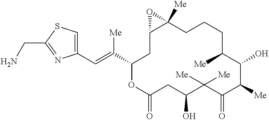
C1(C=C(C2CC3C([Me])(CCCC([Me])C(O)C([Me])C(=O)C([Me])([Me])C(O)CC(=O)O2)O3)[Me])=CSC(CN)=N1
